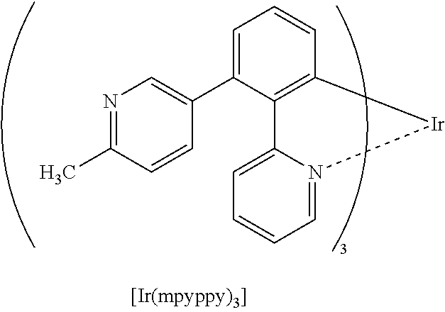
N1=C(C)C=CC(C2=CC=CC3=C2C2=CC=CC=N2[Ir]3)=C1
